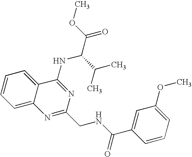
C12=CC=CC=C1C(NC(C(=O)OC)C(C)C)=NC(CNC(C1=CC(OC)=CC=C1)=O)=N2
